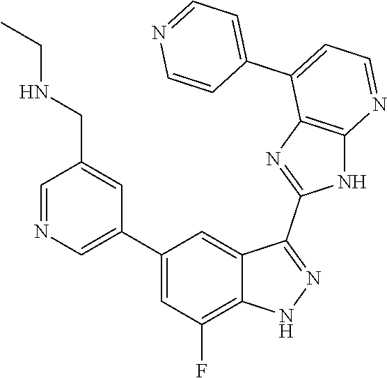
C1=NC=C(C2=CC(F)=C3C(=C2)C(C2=NC4=C(N2)N=CC=C4C2=CC=NC=C2)=NN3)C=C1CNCC
